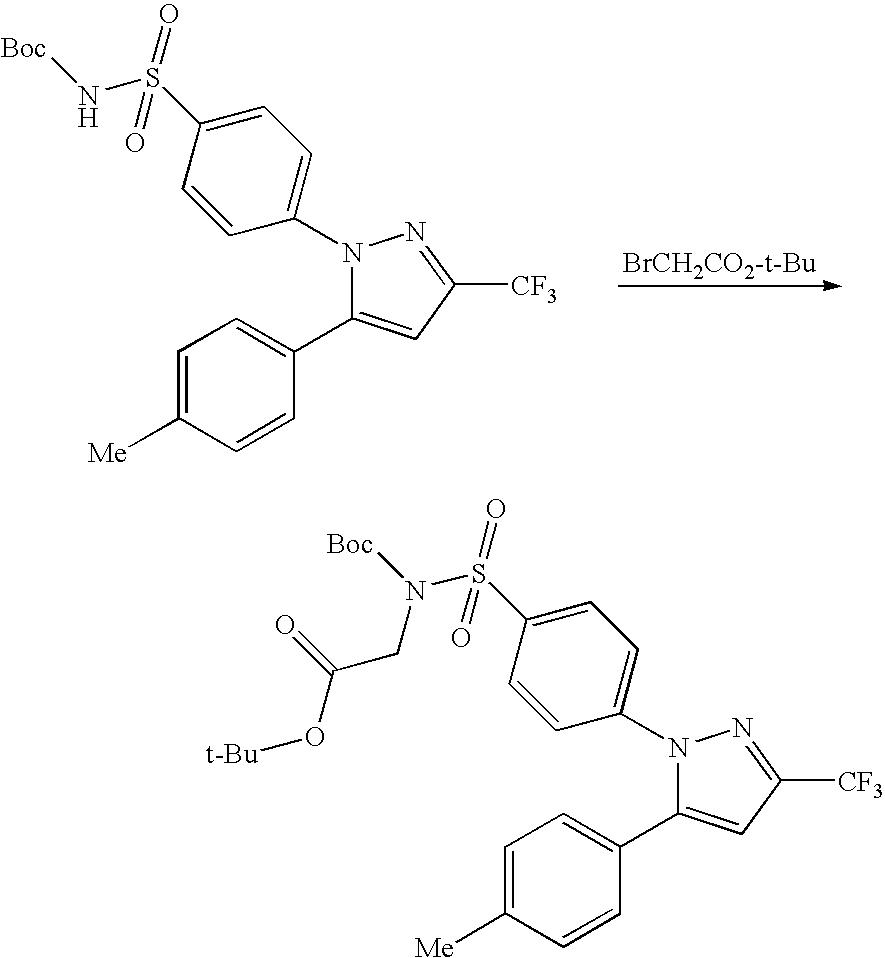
C1(S(N[Boc])(=O)=O)=CC=C(N2C(C3=CC=C([Me])C=C3)=CC([CF3])=N2)C=C1.[BrCH2CO2-t-Bu].C1(S(N([Boc])CC(=O)O[t-Bu])(=O)=O)=CC=C(N2C(C3=CC=C([Me])C=C3)=CC([CF3])=N2)C=C1
